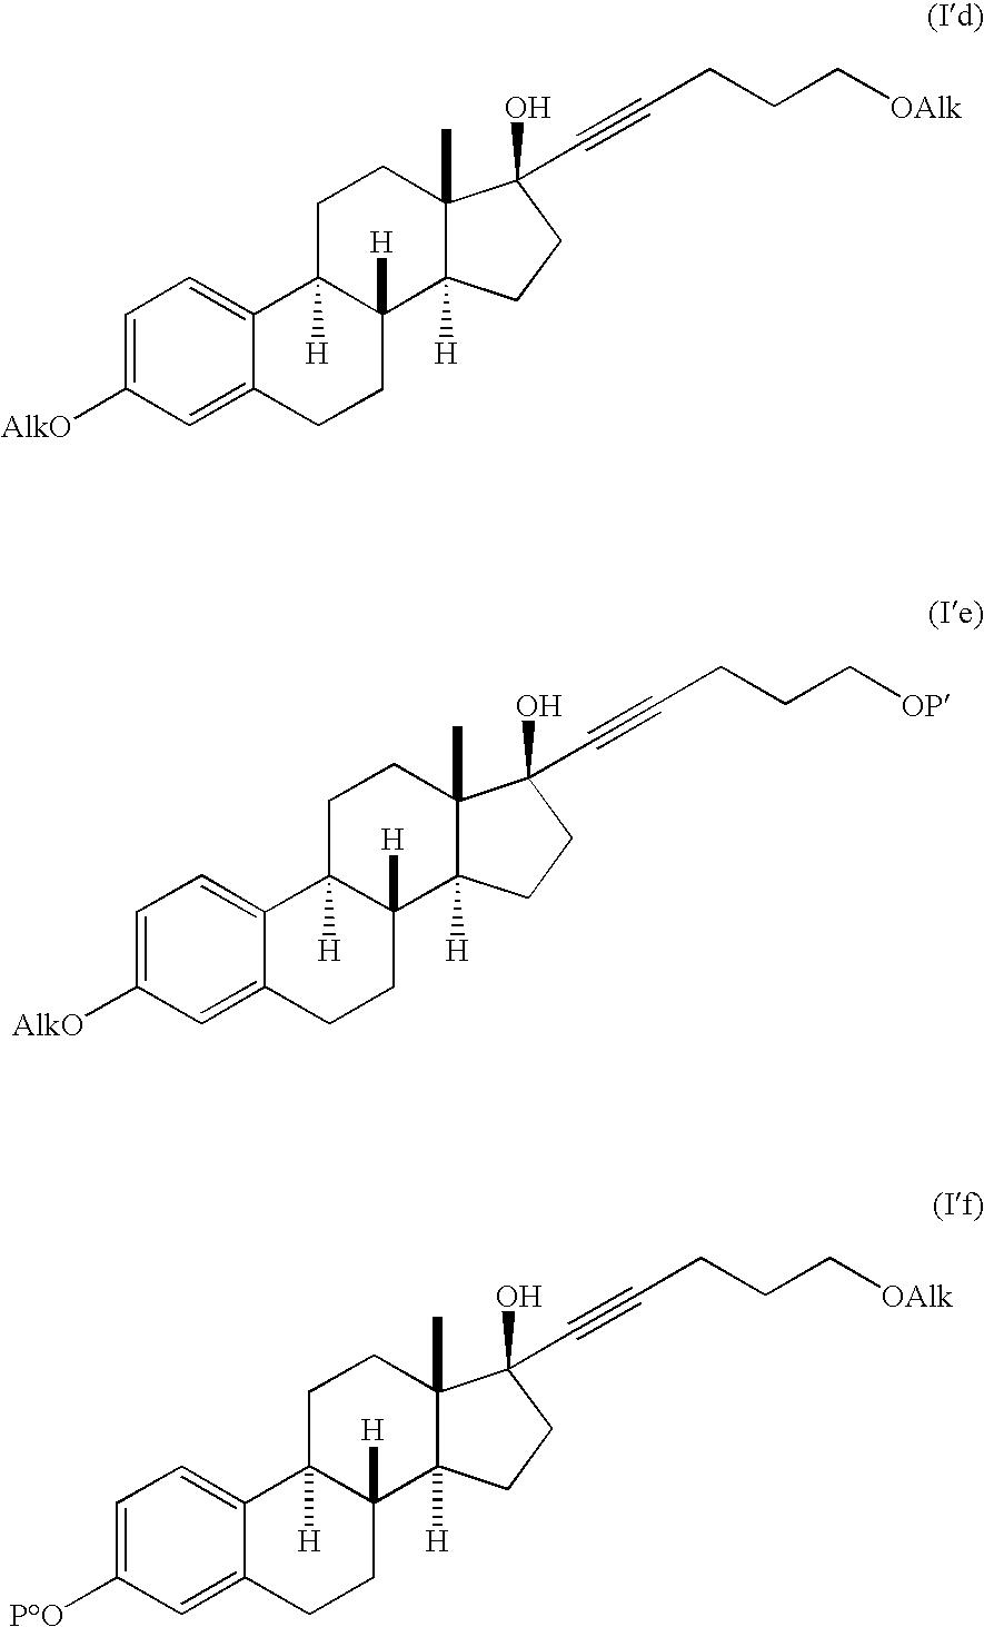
C1=C([AlkO])C=C2C(=C1)C1([H])C([H])(CC2)C2([H])C(C)(CC1)C(O)(C#CCCC[OAlk])CC2.C1=C([AlkO])C=C2C(=C1)C1([H])C([H])(CC2)C2([H])C(C)(CC1)C(O)(C#CCCC[OP])CC2.C1=C([PO])C=C2C(=C1)C1([H])C([H])(CC2)C2([H])C(C)(CC1)C(O)(C#CCCC[OAlk])CC2
